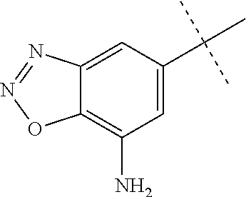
C12=C(N)C=C(C(C)(C)C)C=C1N=NO2
